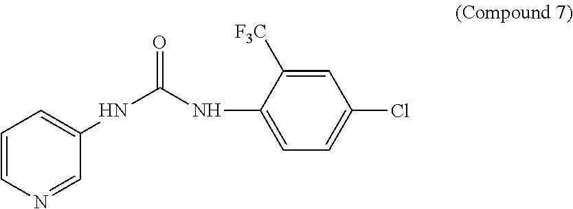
C1=CN=CC(NC(NC2=CC=C(Cl)C=C2[F3C])=O)=C1
